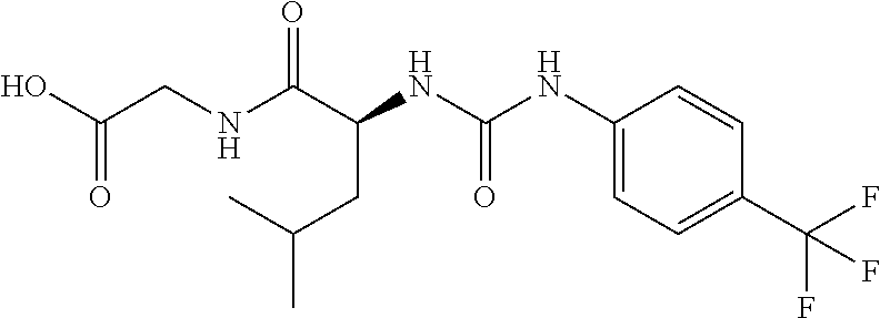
C(C)(CC(NC(=O)NC1=CC=C(C(F)(F)F)C=C1)C(NCC(O)=O)=O)C
